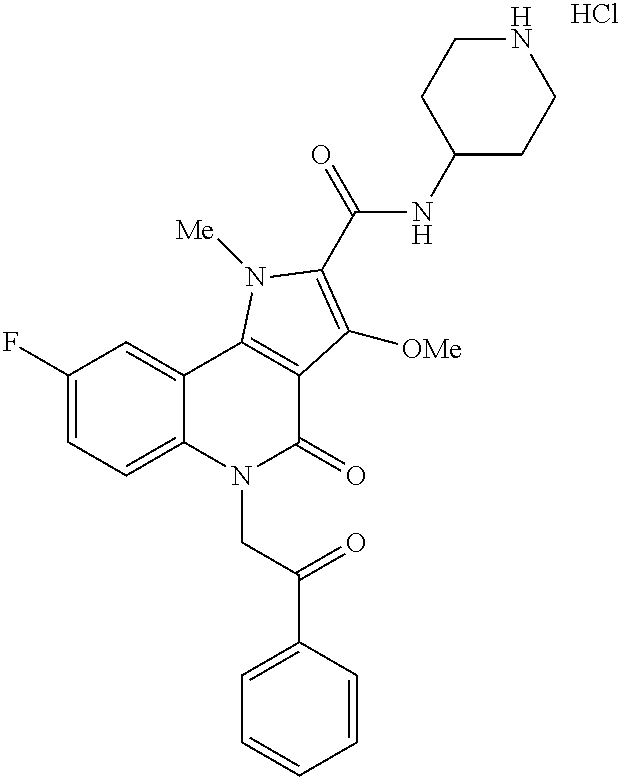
C1(F)=CC=C2C(=C1)C1=C(C(=O)N2CC(C2=CC=CC=C2)=O)C([OMe])=C(C(=O)NC2CCNCC2)N1[Me].Cl
